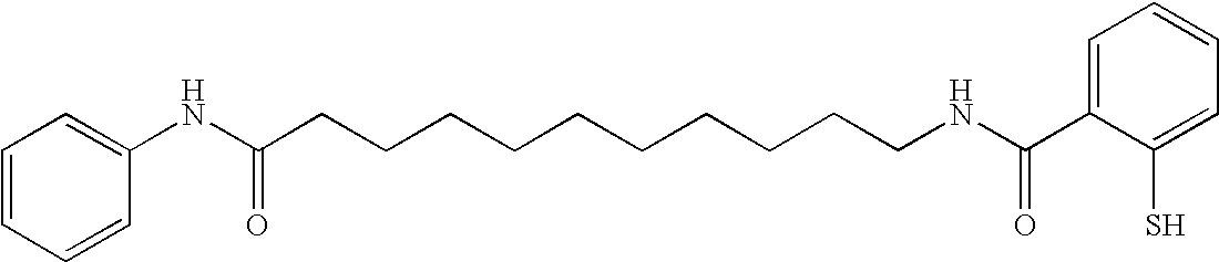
C1=CC=CC(NC(CCCCCCCCCCNC(=O)C2=CC=CC=C2S)=O)=C1
